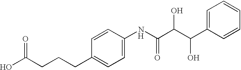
OC(CCCC1=CC=C(NC(C(C(O)C2=CC=CC=C2)O)=O)C=C1)=O.[H]
